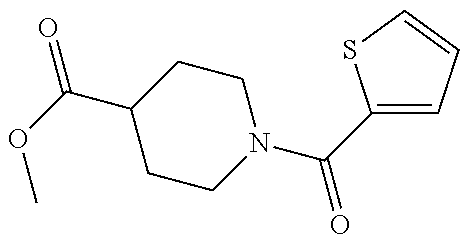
COC(=O)C1CCN(C(=O)C2=CC=CS2)CC1
